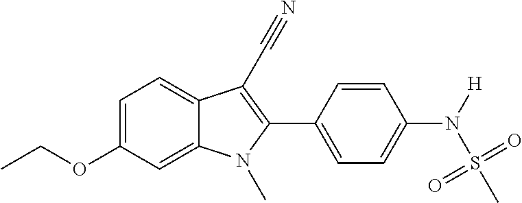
C1=C(OCC)C=C2C(=C1)C(C#N)=C(C1=CC=C(N([H])S(C)(=O)=O)C=C1)N2C
